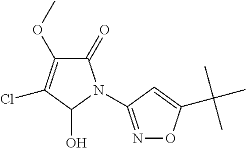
C1(=O)C(OC)=C(Cl)C(O)N1C1=NOC(C(C)(C)C)=C1
